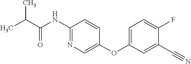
CC(C(NC1=NC=C(OC2=CC=C(F)C(C#N)=C2)C=C1)=O)C
